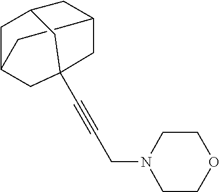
C12CC3CC(C1)CC(C#CCN1CCOCC1)(C2)C3
